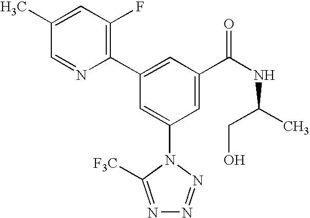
C1(C2=CC(C(NC(C)CO)=O)=CC(N3C([F3C])=NN=N3)=C2)=C(F)C=C(C)C=N1
